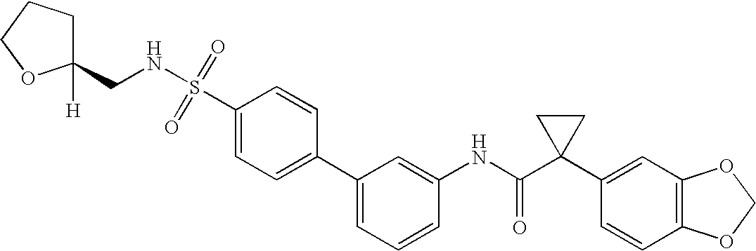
C1(C2=CC=CC(NC(C3(C4=CC5=C(C=C4)OCO5)CC3)=O)=C2)=CC=C(S(=O)(=O)NCC2([H])CCCO2)C=C1
